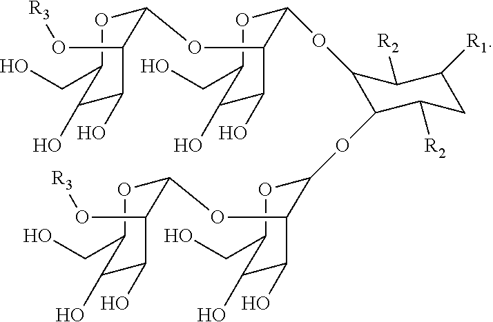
C1(OC2C(OC3C([R2])C([R1])CC([R2])C3OC3OC(CO)C(O)C(O)C3OC3OC(CO)C(O)C(O)C3O[R3])OC(CO)C(O)C2O)OC(CO)C(O)C(O)C1O[R3]
